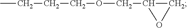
CCCCOCC1CO1
